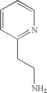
C1=CC(CCN)=NC=C1
